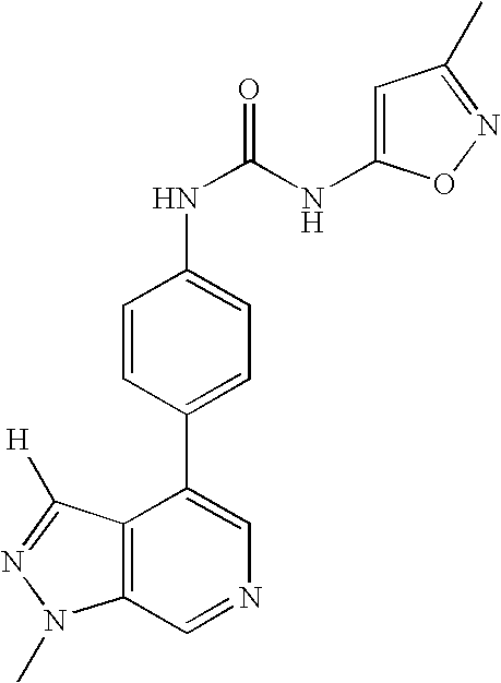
C12=C(C=NC=C1C1=CC=C(NC(NC3=CC(C)=NO3)=O)C=C1)N(C)N=C2[H]
